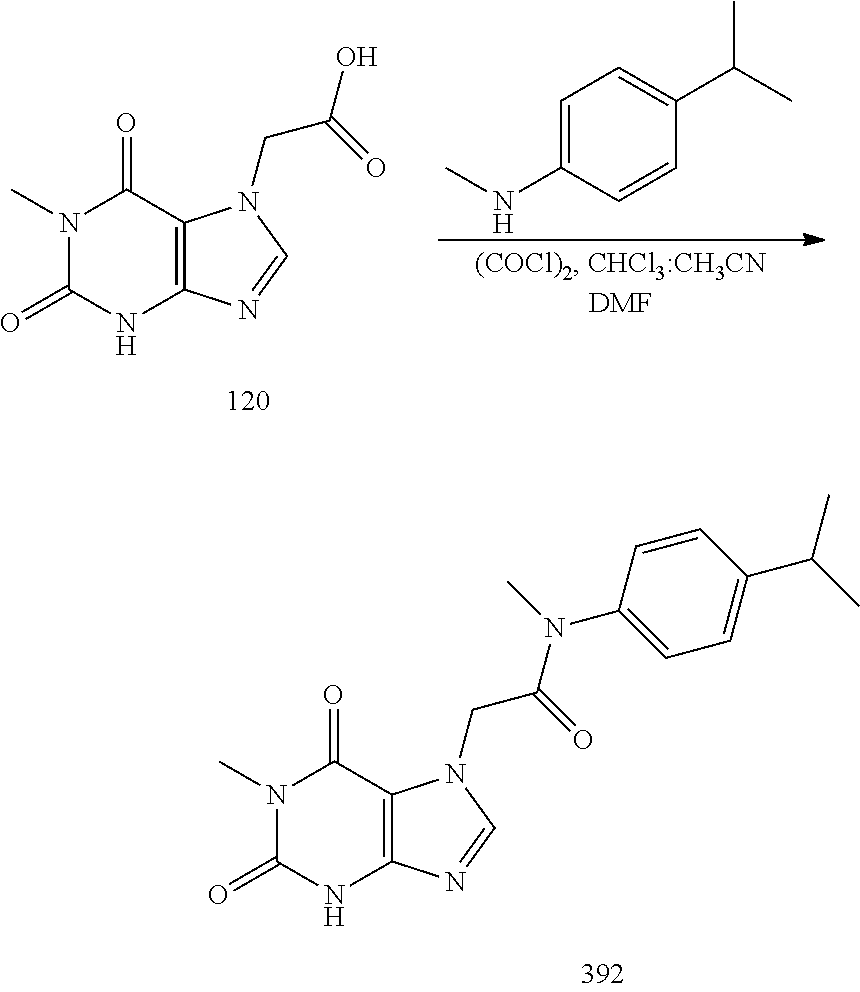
N1(C)C(=O)NC2=C(C1=O)N(CC(=O)O)C=N2.C1=C(NC)C=CC(C(C)C)=C1.N1(C)C(=O)NC2=C(C1=O)N(CC(=O)N(C1=CC=C(C(C)C)C=C1)C)C=N2
